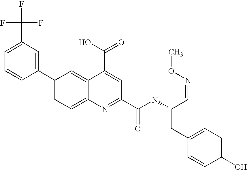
C1(C(F)(F)F)=CC=CC(C2=CC=C3C(=C2)C(C(=O)O)=CC(C(NC(C=NOC)CC2=CC=C(O)C=C2)=O)=N3)=C1
